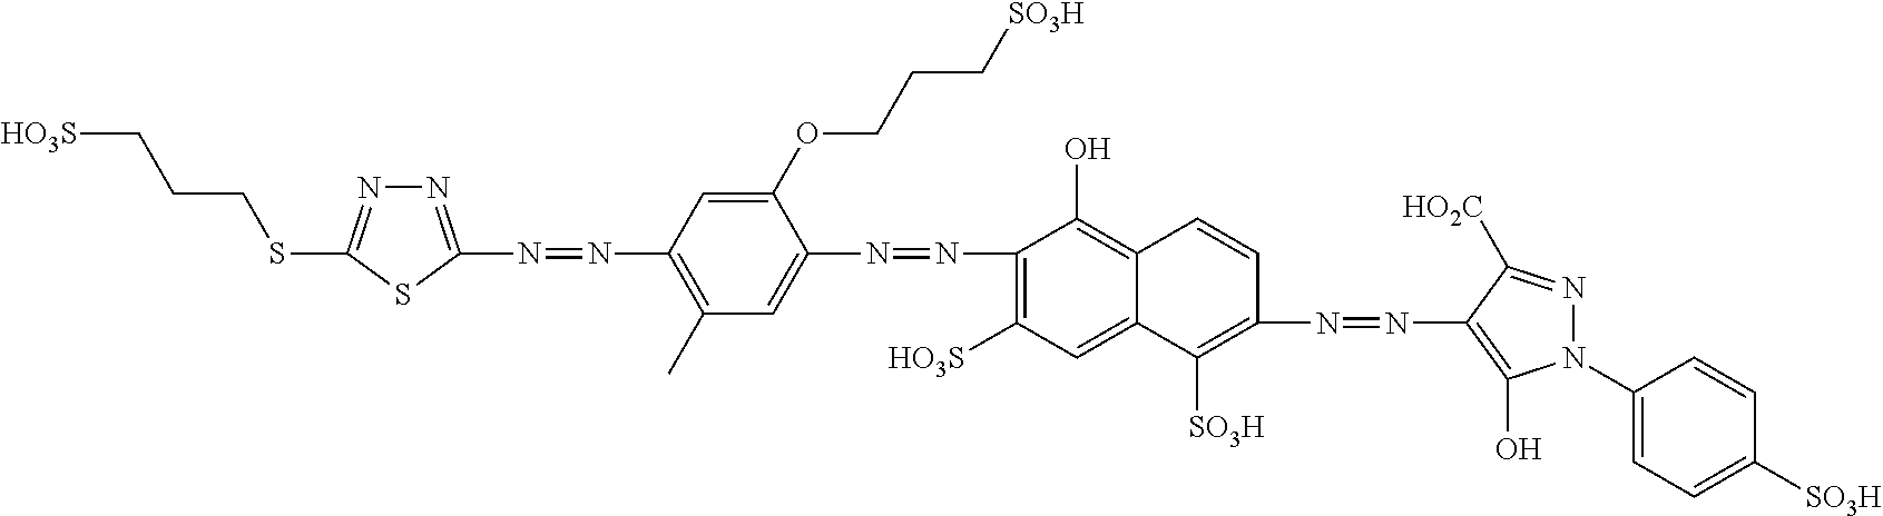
C(CSC1=NN=C(N=NC2=C(C)C=C(N=NC3=C([HO3S])C=C4C(=C3O)C=CC(N=NC3=C(O)N(C5=CC=C([SO3H])C=C5)N=C3[HO2C])=C4[SO3H])C(OCCC[SO3H])=C2)S1)C[HO3S]
